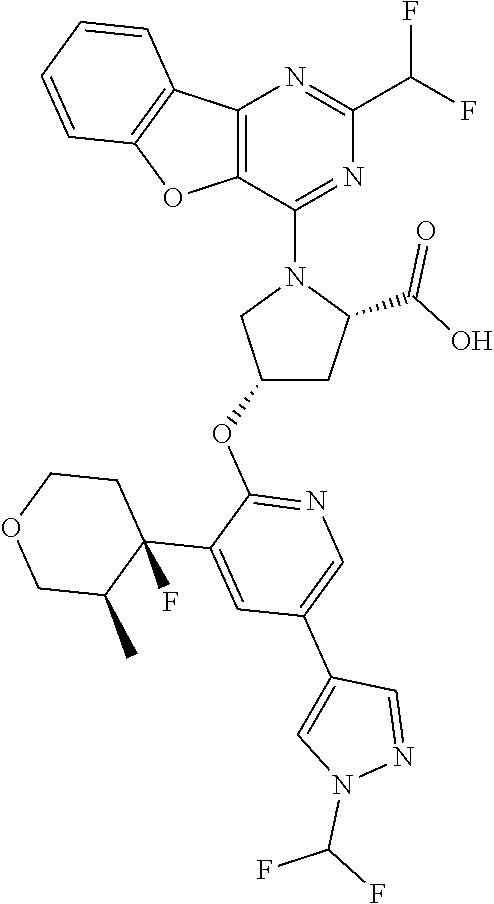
C12=C(OC3=C1C=CC=C3)C(N1CC(OC3=NC=C(C4=CN(C(F)F)N=C4)C=C3C3(F)C(C)COCC3)CC1C(O)=O)=NC(C(F)F)=N2
